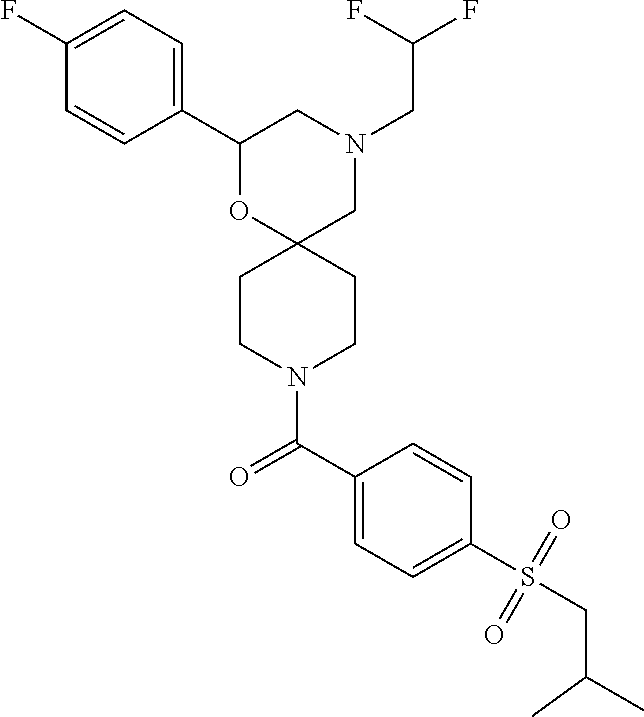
C1(C2=CC=C(F)C=C2)OC2(CN(CC(F)F)C1)CCN(C(C1=CC=C(S(=O)(=O)CC(C)C)C=C1)=O)CC2
